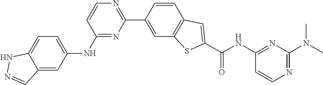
C1=CC(C2=NC=CC(NC3=CC=C4C(=C3)C=NN4)=N2)=CC2=C1C=C(C(NC1=NC(N(C)C)=NC=C1)=O)S2
